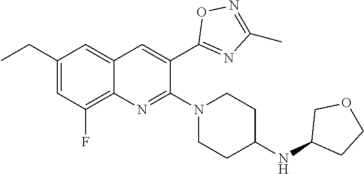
C12=C(F)C=C(CC)C=C1C=C(C1=NC(C)=NO1)C(N1CCC(NC3CCOC3)CC1)=N2
